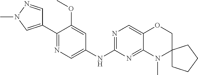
C1(C2=CN(C)N=C2)=NC=C(NC2=NC=C3C(=N2)N(C)C2(CO3)CCCC2)C=C1OC
